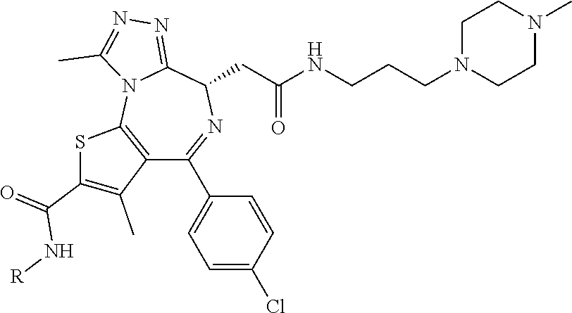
C1N(CCCNC(CC2N=C(C3=CC=C(Cl)C=C3)C3=C(N4C2=NN=C4C)SC(C(N[R])=O)=C3C)=O)CCN(C)C1
